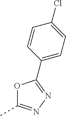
O1C(C)=NN=C1C1=CC=C(Cl)C=C1
